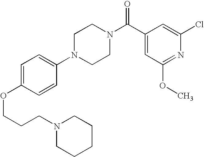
C(COC1=CC=C(N2CCN(C(C3=CC(OC)=NC(Cl)=C3)=O)CC2)C=C1)CN1CCCCC1
